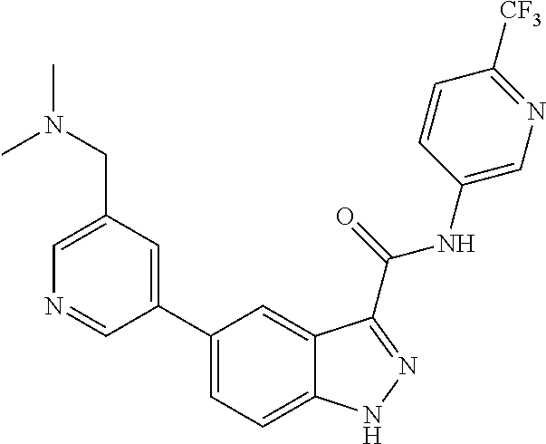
C1(CN(C)C)=CN=CC(C2=CC=C3C(=C2)C(C(NC2=CN=C([CF3])C=C2)=O)=NN3)=C1
